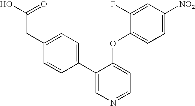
C(C(O)=O)C1=CC=C(C2=CN=CC=C2OC2=CC=C([NO2])C=C2F)C=C1
